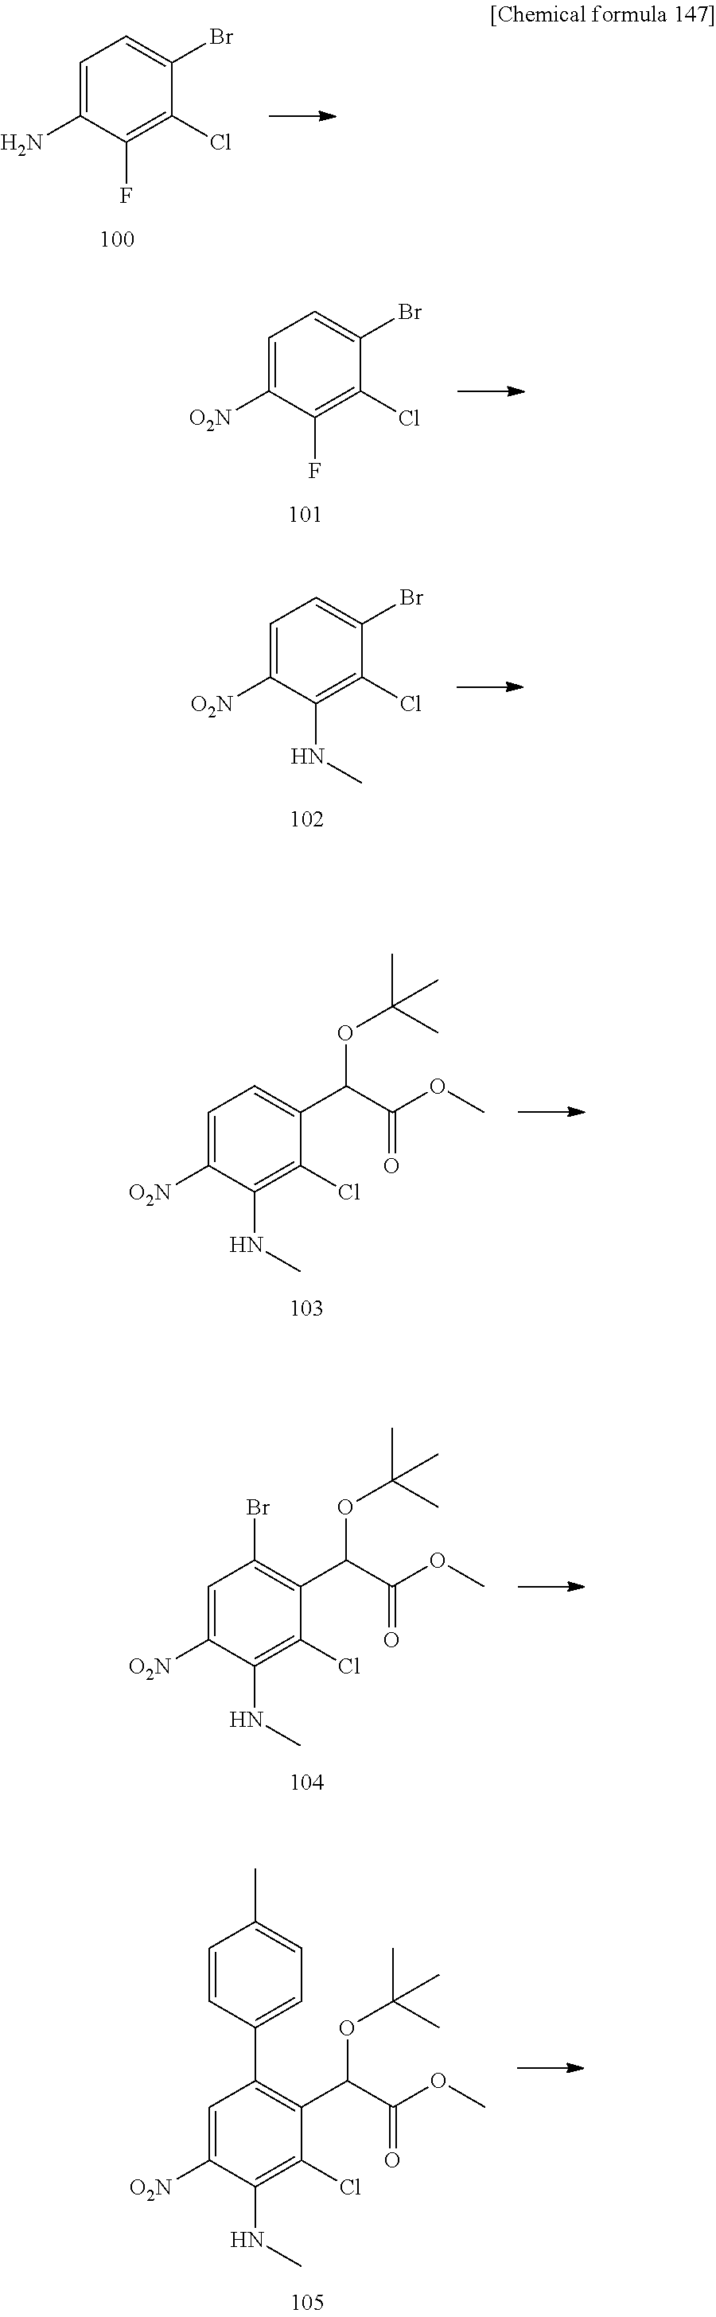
C1=C(N)C(F)=C(Cl)C(Br)=C1.C1=C([O2N])C(F)=C(Cl)C(Br)=C1.C1=C([O2N])C(NC)=C(Cl)C(Br)=C1.C1=C([O2N])C(NC)=C(Cl)C(C(OC(C)(C)C)C(=O)OC)=C1.C1=C([O2N])C(NC)=C(Cl)C(C(OC(C)(C)C)C(=O)OC)=C1Br.C1=C([O2N])C(NC)=C(Cl)C(C(OC(C)(C)C)C(=O)OC)=C1C1=CC=C(C)C=C1
